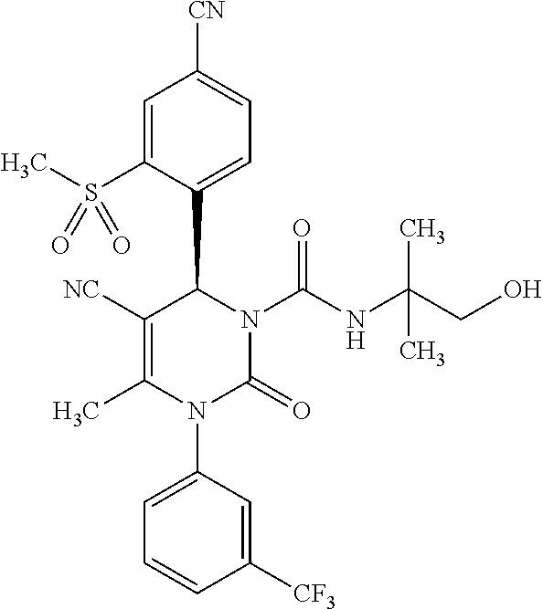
C1([NC])=C(C)N(C2=CC=CC([CF3])=C2)C(=O)N(C(NC(CO)(C)C)=O)C1C1=CC=C([CN])C=C1S(C)(=O)=O
